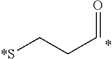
O=CCC[*S]
